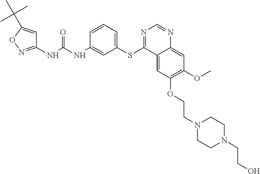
C1(NC(NC2=CC(SC3=NC=NC4=CC(OC)=C(OCCN5CCN(CCO)CC5)C=C34)=CC=C2)=O)=NOC(C(C)(C)C)=C1
